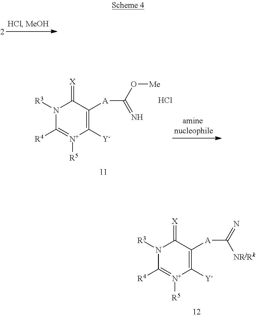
N1([R3])C([R4])=[N+]([R5])C([Y])=C([A]C(O[Me])=N)C1=[X].Cl.N1([R3])C([R4])=[N+]([R5])C([Y])=C([A]C(=N)[NRjRk])C1=[X]
